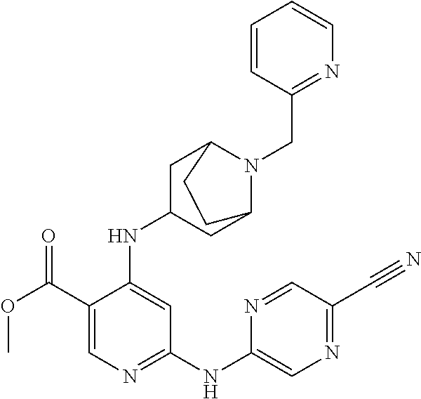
C1(C(OC)=O)=CN=C(NC2=CN=C(C#N)C=N2)C=C1NC1CC2N(CC3=NC=CC=C3)C(C1)CC2
